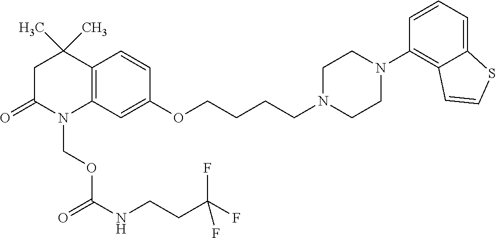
C12=C(C=C(OCCCCN3CCN(C4=C5C(=CC=C4)SC=C5)CC3)C=C1)N(COC(NCCC(F)(F)F)=O)C(=O)CC2(C)C
